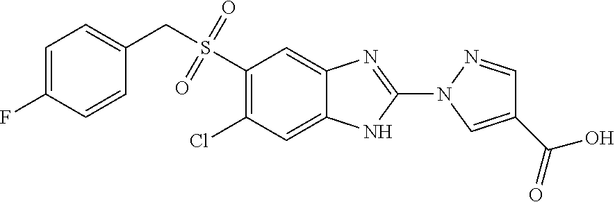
O=S(=O)(CC1=CC=C(F)C=C1)C1=C(Cl)C=C2C(=C1)N=C(N1C=C(C(=O)O)C=N1)N2
